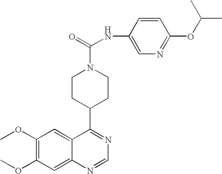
C1CC(C2=NC=NC3=CC(OC)=C(OC)C=C23)CCN1C(=O)NC1=CN=C(OC(C)C)C=C1
